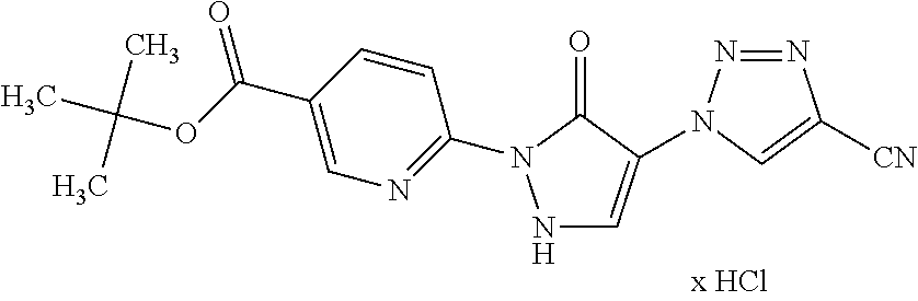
N1C=C(N2N=NC([CN])=C2)C(=O)N1C1=NC=C(C(OC(C)(C)C)=O)C=C1
